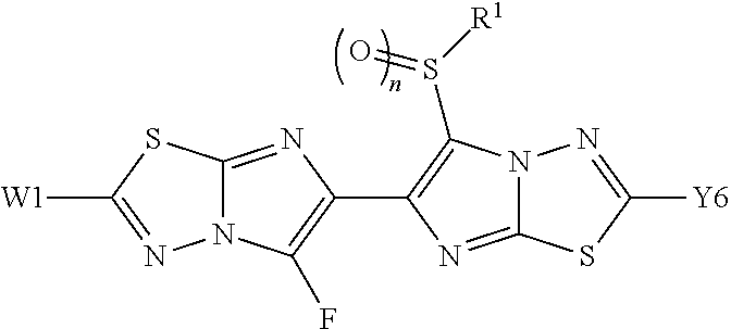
N12C(=NC(C3=C(S([R1])=O)N4C(=N3)SC([Y6])=N4)=C1F)SC([W1])=N2
